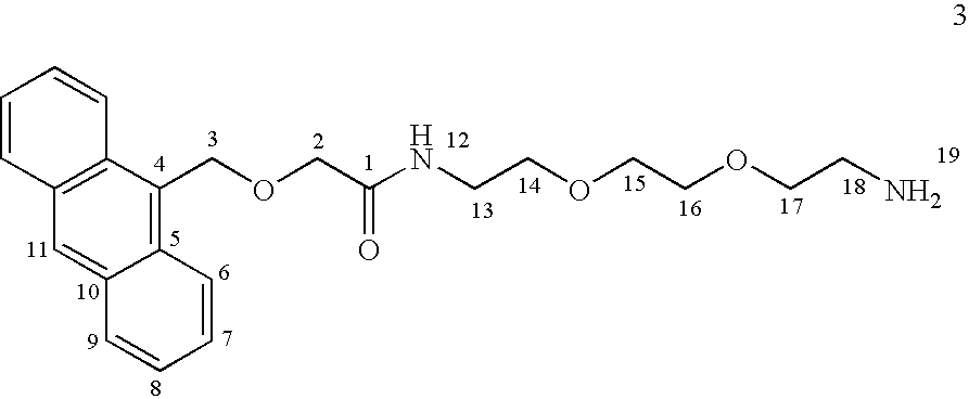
C12=C(COCC(NCCOCCOCCN)=O)C3=C(C=C1C=CC=C2)C=CC=C3
